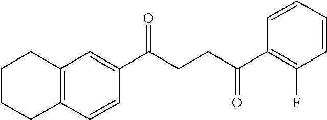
C1(C(CCC(C2=C(F)C=CC=C2)=O)=O)=CC2=C(C=C1)CCCC2
